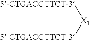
[X1]([5-CTGACGTTCT-3])[5-CTGACGTTCT-3]
